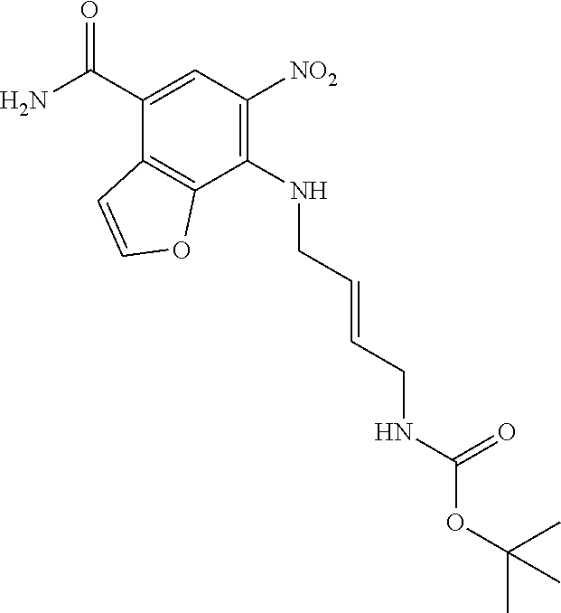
C1([NO2])=C(NCC=CCNC(OC(C)(C)C)=O)C2=C(C(C(N)=O)=C1)C=CO2
